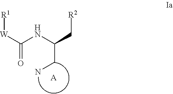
[R1][W]C(=O)NC(C[R2])CN.[A]
